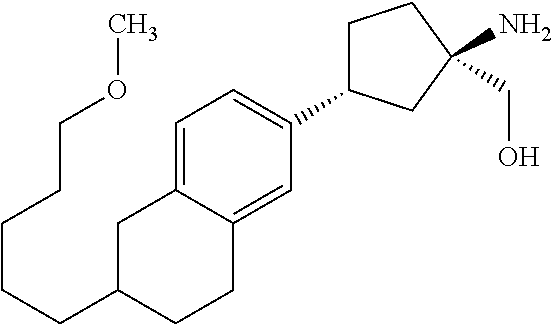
C1C(C2=CC=C3C(=C2)CCC(CCCCCOC)C3)CC(N)(CO)C1
